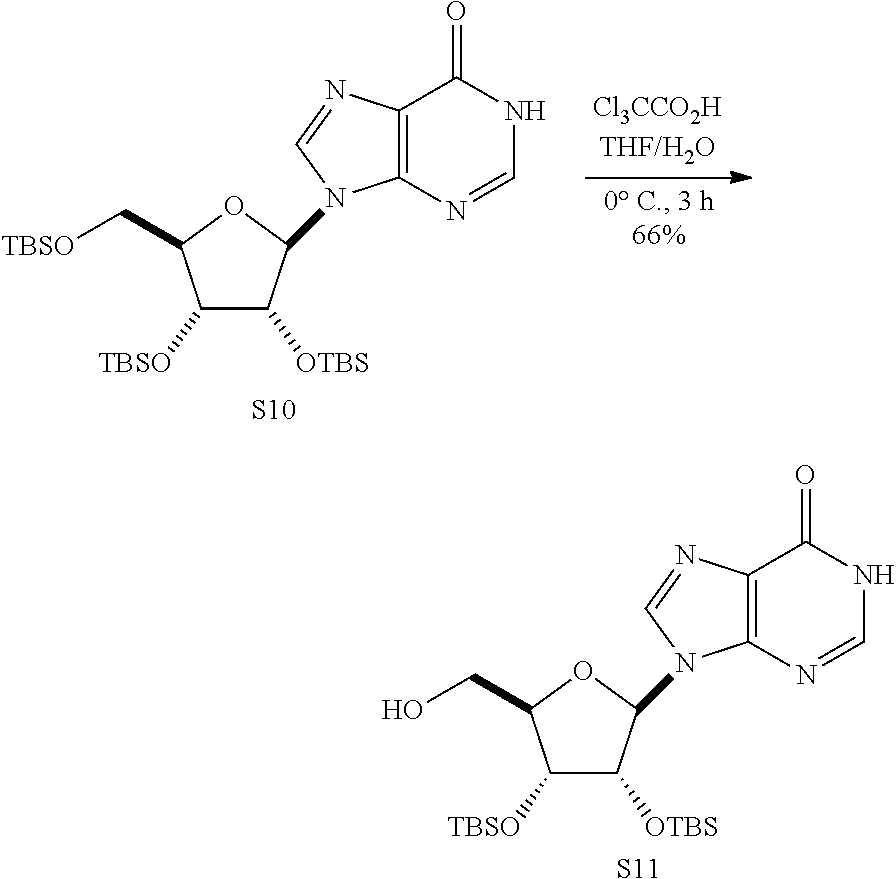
C1([TBSO])C([OTBS])C(N2C3=C(N=C2)C(=O)NC=N3)OC1C[TBSO].[S10].C1([TBSO])C([OTBS])C(N2C3=C(N=C2)C(=O)NC=N3)OC1CO.[S11]
